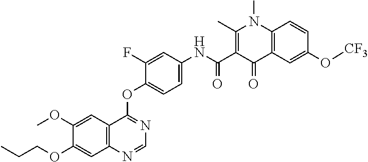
C1=NC2=C(C=C(OC)C(OCCC)=C2)C(OC2=CC=C(NC(C3=C(C)N(C)C4=C(C3=O)C=C(O[CF3])C=C4)=O)C=C2F)=N1
